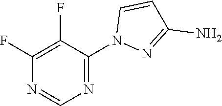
C1=NC(F)=C(F)C(N2C=CC(N)=N2)=N1
